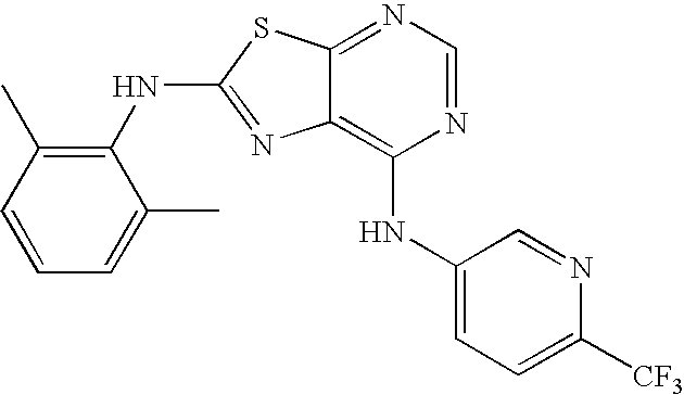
N1=CN=C2C(=C1NC1=CC=C([CF3])N=C1)N=C(NC1=C(C)C=CC=C1C)S2
